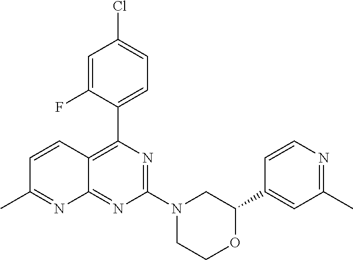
C1(C2=CC(C)=NC=C2)OCCN(C2=NC(C3=CC=C(Cl)C=C3F)=C3C(=N2)N=C(C)C=C3)C1
